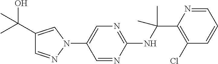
C1(NC(C2=C(Cl)C=CC=N2)(C)C)=NC=C(N2C=C(C(C)(O)C)C=N2)C=N1
